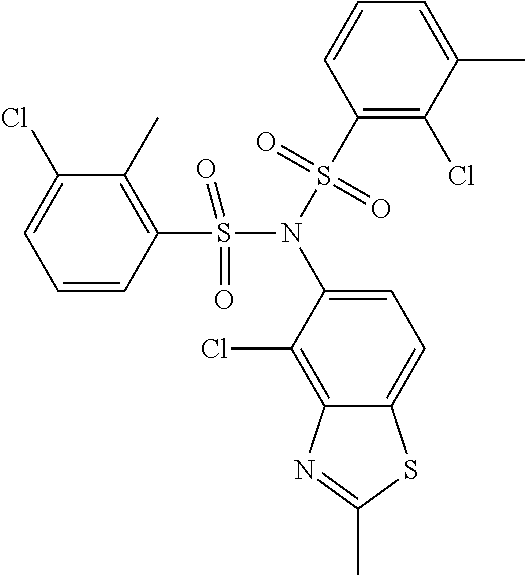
C1=CC(S(=O)(N(S(=O)(=O)C2=C(Cl)C(C)=CC=C2)C2=CC=C3C(=C2Cl)N=C(C)S3)=O)=C(C)C(Cl)=C1
